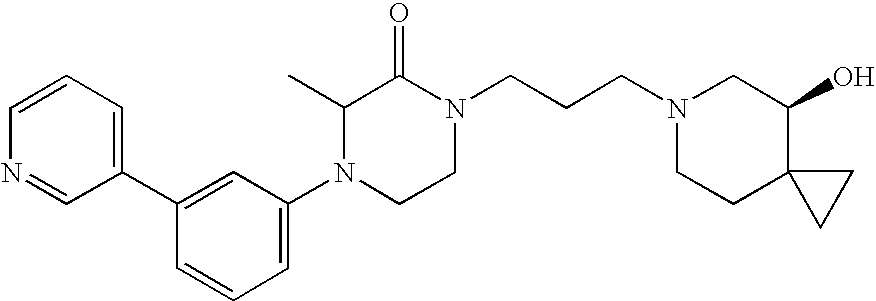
C1(O)C2(CCN(CCCN3CCN(C4=CC=CC(C5=CC=CN=C5)=C4)C(C)C3=O)C1)CC2
